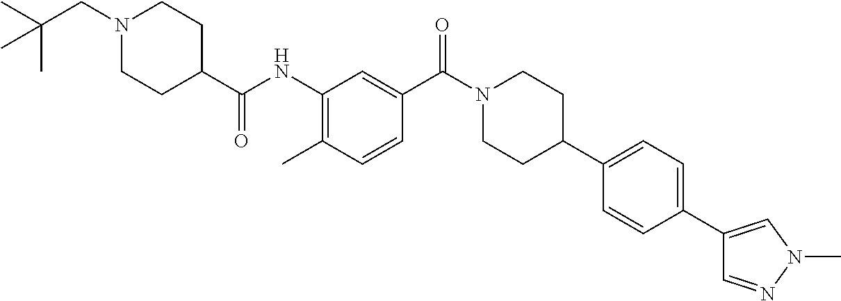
CC(C)(CN1CCC(C(NC2=C(C)C=CC(C(=O)N3CCC(C4=CC=C(C5=CN(C)N=C5)C=C4)CC3)=C2)=O)CC1)C
